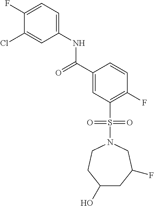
C1(F)=CC=C(NC(C2=CC(S(N3CCC(O)CC(F)C3)(=O)=O)=C(F)C=C2)=O)C=C1Cl
